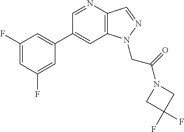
C1(C2=CC(F)=CC(F)=C2)=CC2=C(C=NN2CC(=O)N2CC(F)(F)C2)N=C1
